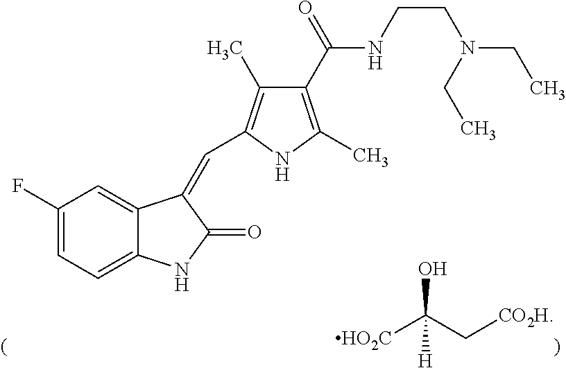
C1(F)=CC=C2C(=C1)C(=CC1=C(C)C(C(NCCN(CC)CC)=O)=C(C)N1)C(=O)N2.[HO2C]C(C[CO2H])(O)[H]
